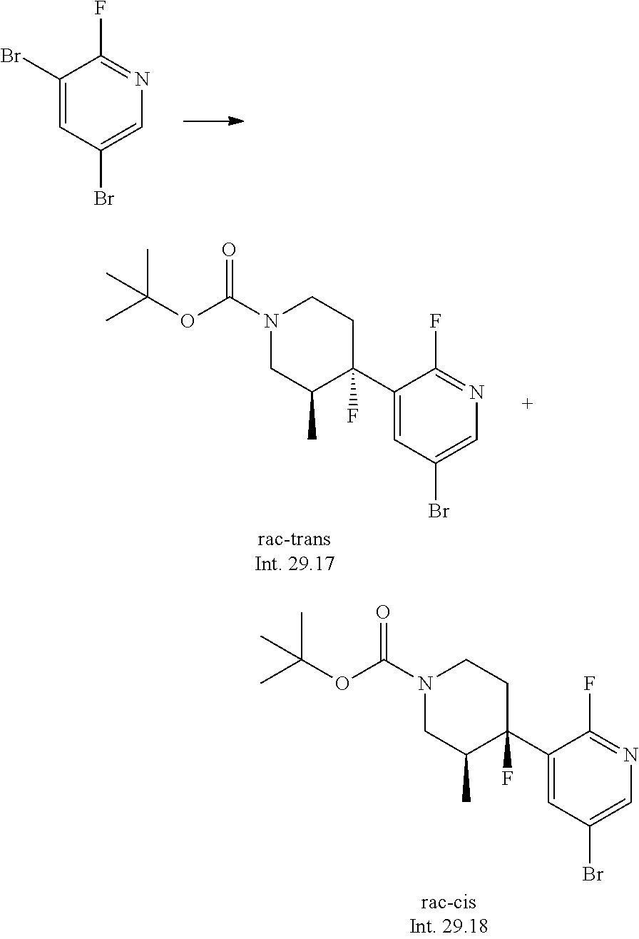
C1(Br)=CC(Br)=CN=C1F.C1(C2(F)CCN(C(OC(C)(C)C)=O)CC2C)=CC(Br)=CN=C1F.C1(C2(F)CCN(C(OC(C)(C)C)=O)CC2C)=CC(Br)=CN=C1F
